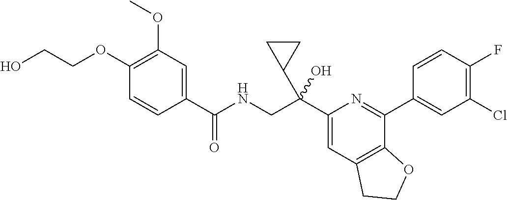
C1(C(CNC(C2=CC(OC)=C(OCCO)C=C2)=O)(C2CC2)O)=CC2=C(C(C3=CC(Cl)=C(F)C=C3)=N1)OCC2
